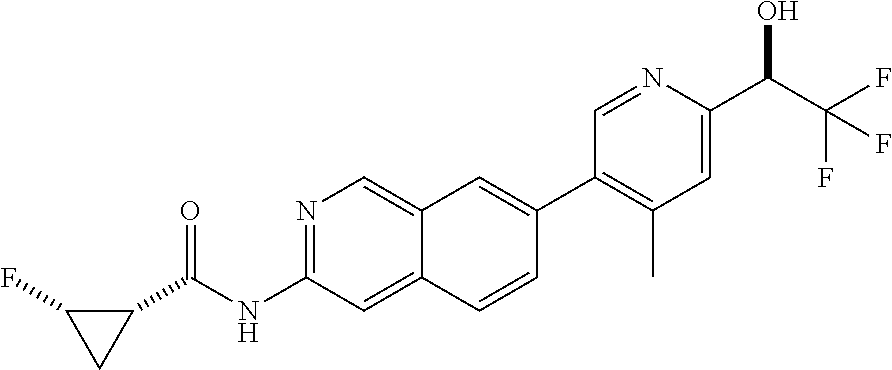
N1=C(NC(C2C(F)C2)=O)C=C2C(=C1)C=C(C1=C(C)C=C(C(C(F)(F)F)O)N=C1)C=C2
